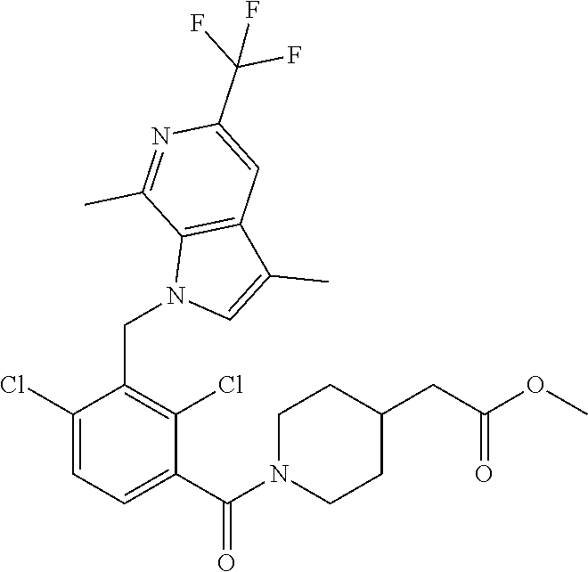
C1(Cl)=CC=C(C(=O)N2CCC(CC(OC)=O)CC2)C(Cl)=C1CN1C=C(C)C2=C1C(C)=NC(C(F)(F)F)=C2
